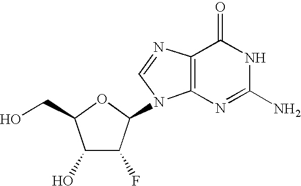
C1(O)C(F)C(N2C3=C(N=C2)C(=O)NC(N)=N3)OC1CO
